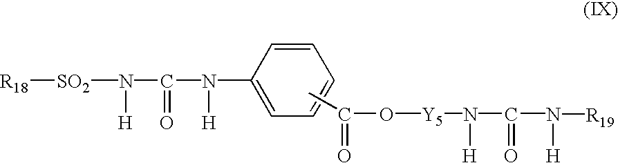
N(C1=CC=CC=C1)(C(N([SO2][R18])[H])=O)[H].CC(O[Y5]N(C(=O)N([H])[R19])[H])=O
